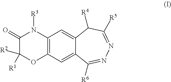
C1(=O)C([R2])([R1])OC2=C(N1[R3])C=C1C(=C2)C([R6])=NN=C([R5])C1[R4]
